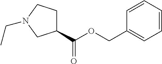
O(C(=O)C1CCN(CC)C1)CC1=CC=CC=C1
